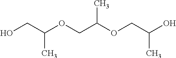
OCC(OCC(OCC(O)C)C)C
